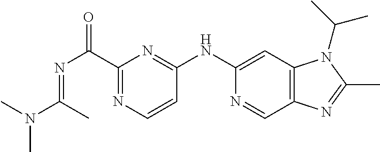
C(C1=NC=CC(NC2=CC3=C(C=N2)N=C(C)N3C(C)C)=N1)(N=C(C)N(C)C)=O
